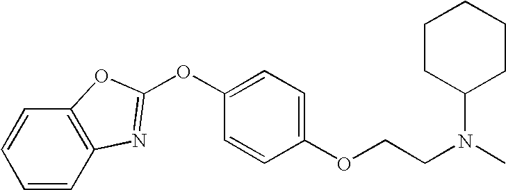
C1=CC=CC2=C1OC(OC1=CC=C(OCCN(C)C3CCCCC3)C=C1)=N2
